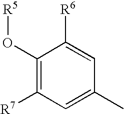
C1(O[R5])=C([R7])C=C(C)C=C1[R6]
